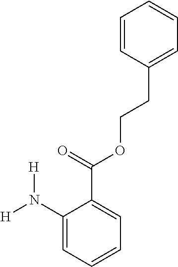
C1(N([H])[H])=CC=CC=C1C(=O)OCCC1=CC=CC=C1
